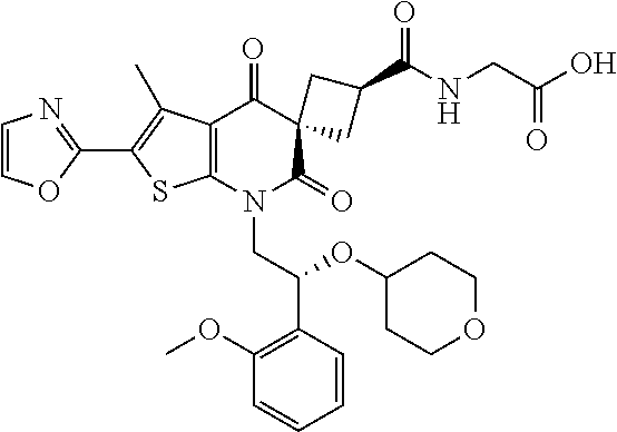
C1=COC(C2=C(C)C3=C(S2)N(CC(OC2CCOCC2)C2=C(OC)C=CC=C2)C(=O)C2(C3=O)CC(C(NCC(O)=O)=O)C2)=N1
